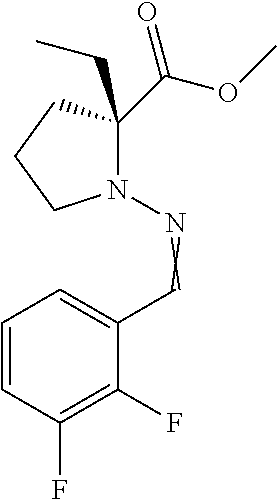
N1(N=CC2=CC=CC(F)=C2F)C(C(OC)=O)(CC)CCC1
